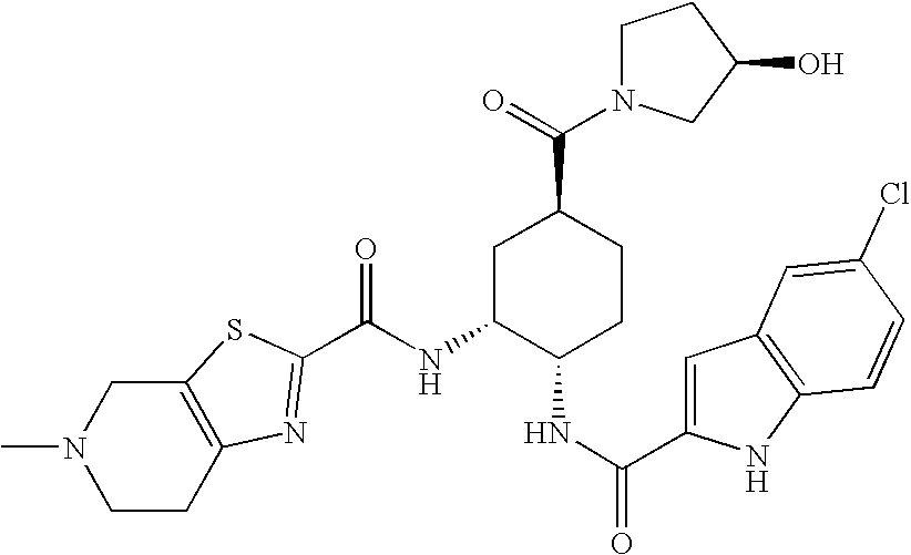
CN1CCC2=C(C1)SC(C(NC1C(NC(C3=CC4=C(N3)C=CC(Cl)=C4)=O)CCC(C(=O)N3CCC(O)C3)C1)=O)=N2
